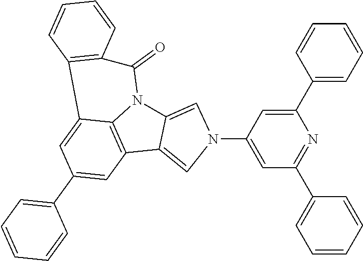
N12C3=C(C=C(C4=CC=CC=C4)C=C3C3=C(C=CC=C3)C1=O)C1=CN(C3=CC(C4=CC=CC=C4)=NC(C4=CC=CC=C4)=C3)C=C21
